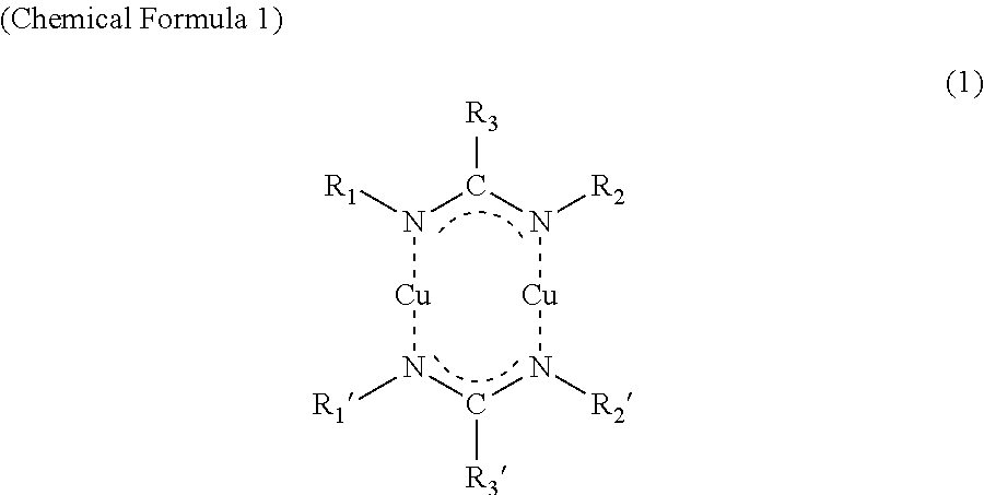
N1([R1])C([R3])N([R2])[Cu]N([R2])C([R3])N([R1])[Cu]1
